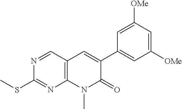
C1([OMe])=CC([OMe])=CC(C2=CC3=C(N(C)C2=O)N=C(SC)N=C3)=C1
